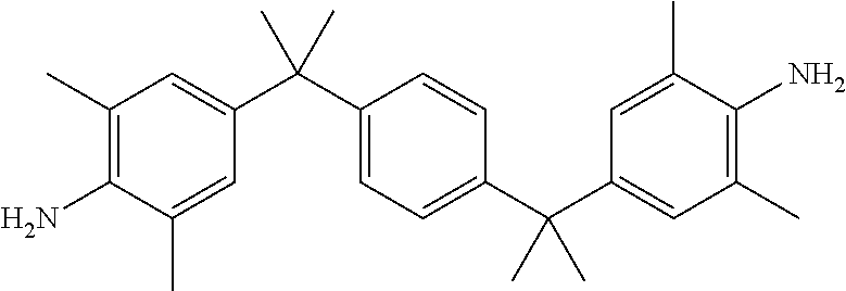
C1(C)=C(N)C(C)=CC(C(C2=CC=C(C(C3=CC(C)=C(N)C(C)=C3)(C)C)C=C2)(C)C)=C1
